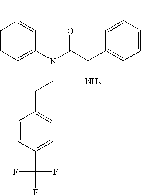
C1(C)=CC(N(CCC2=CC=C(C(F)(F)F)C=C2)C(C(C2=CC=CC=C2)N)=O)=CC=C1
